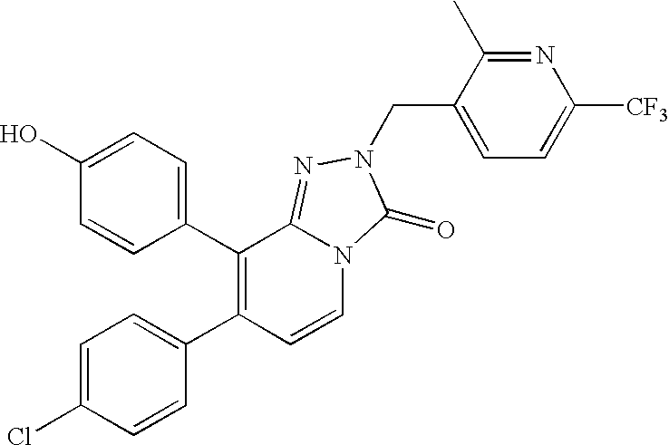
C1=C(Cl)C=CC(C2=C(C3=CC=C(O)C=C3)C3=NN(CC4=CC=C([CF3])N=C4C)C(=O)N3C=C2)=C1
